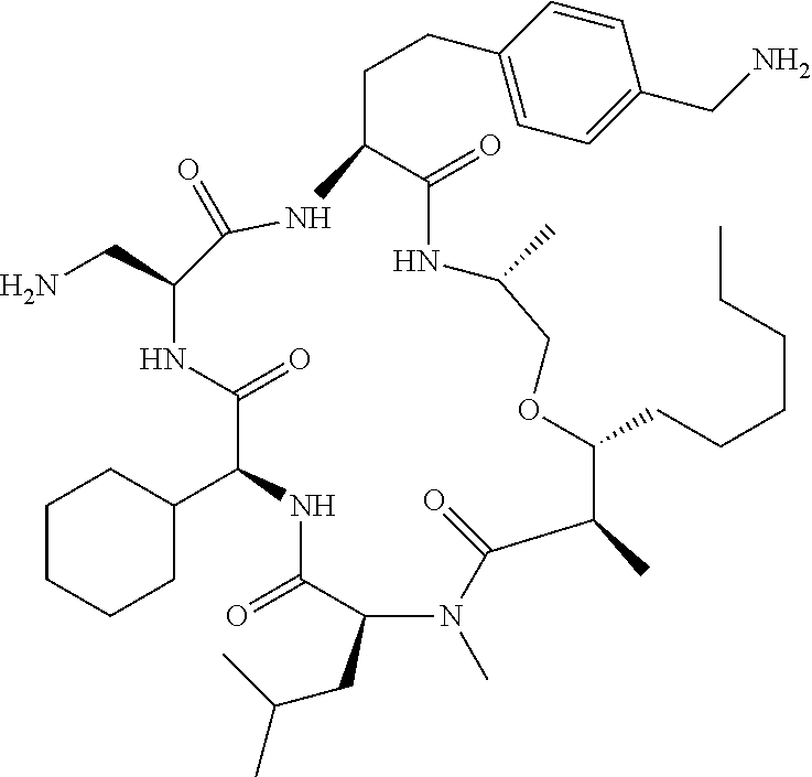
C1(C2NC(=O)C(CC(C)C)N(C)C(=O)C(C)C(CCCCCC)OCC(C)NC(=O)C(CCC3=CC=C(CN)C=C3)NC(=O)C(CN)NC2=O)CCCCC1
